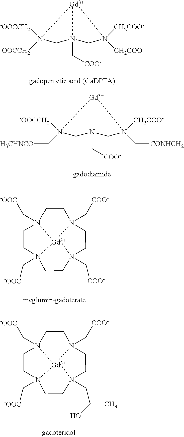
[-OOCCH2]N1([-OOCCH2])CN2(C[COO-])CN([CH2COO-])([CH2COO-])[Gd]12.[-OOCCH2]N1(C[H3CHNCO])CN2(C[COO-])CN([CH2COO-])(C[CONHCH2])[Gd]12.N12(C[-OOC])CCN3(C[-OOC])CCN4(C[COO-])CCN(C[COO-])(CC1)[Gd]234.N12(C[-OOC])CCN3(C[-OOC])CCN4(C[COO-])CCN(CC(C)O)(CC1)[Gd]234
